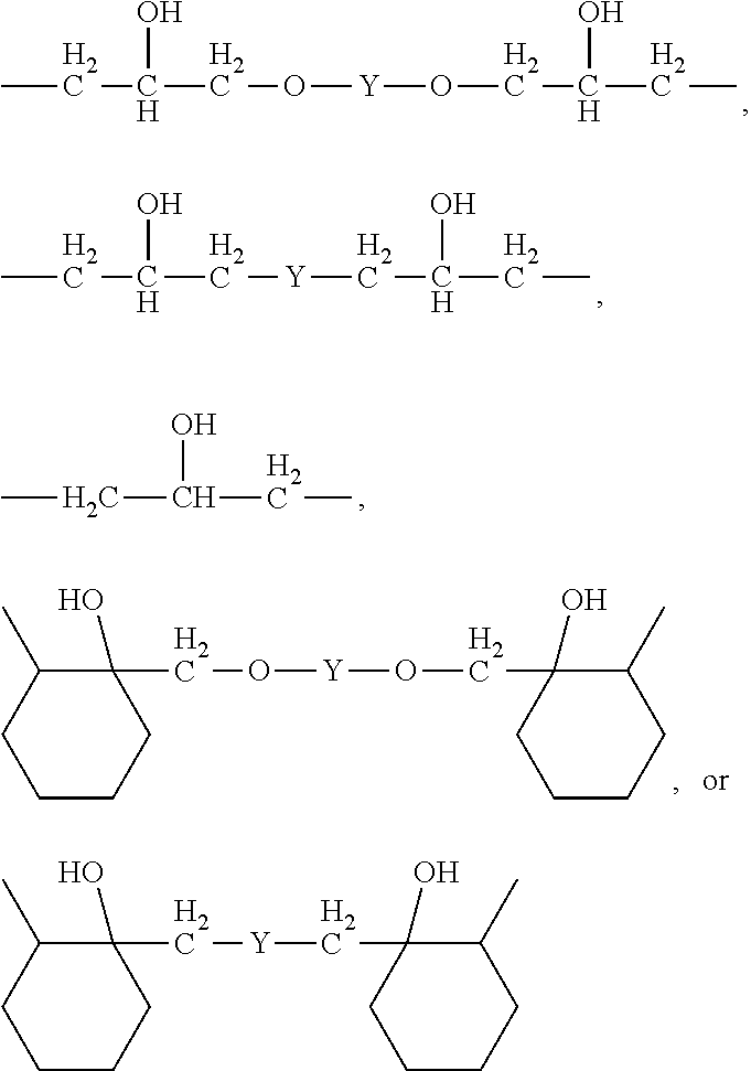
CCC(CO[Y]OCC(CC)O)O.CCC(CC)O.C1(CO[Y]OCC2(O)CCCCC2C)(O)C(C)CCCC1.C1(C[Y]CC2(O)CCCCC2C)(O)C(C)CCCC1.CCC(O)C[Y]CC(CC)O
